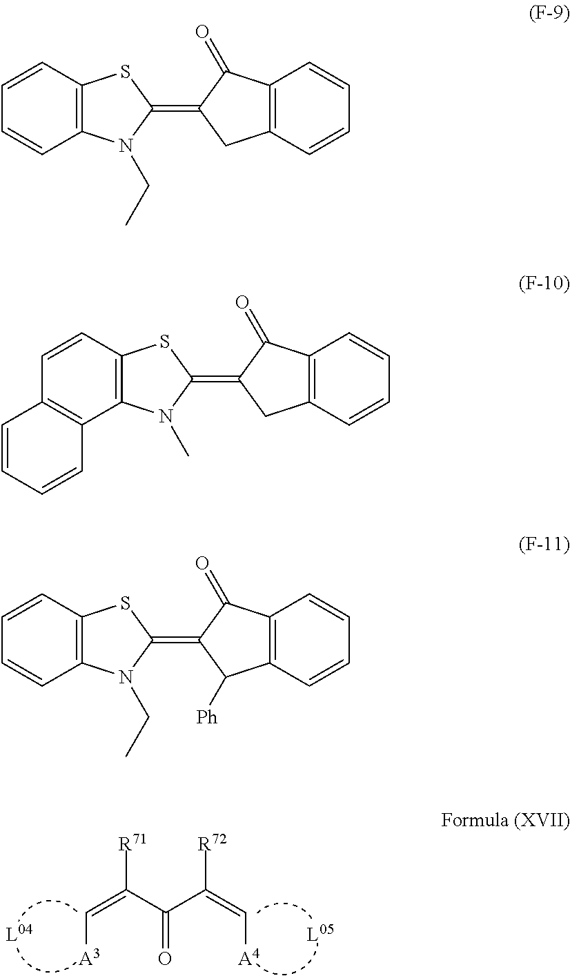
O=C(C(=C[A3])[R71])C(=C[A4])[R72].C12=C(C=CC=C1)SC(=C1C(=O)C3=C(C1)C=CC=C3)N2CC.C12=C(C=CC3=C1C=CC=C3)SC(=C1C(=O)C3=C(C1)C=CC=C3)N2C.C12=C(C=CC=C1)SC(=C1C(=O)C3=C(C1[Ph])C=CC=C3)N2CC
